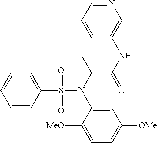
C1=CC(S(N(C(C(NC2=CN=CC=C2)=O)C)C2=CC([OMe])=CC=C2[MeO])(=O)=O)=CC=C1
